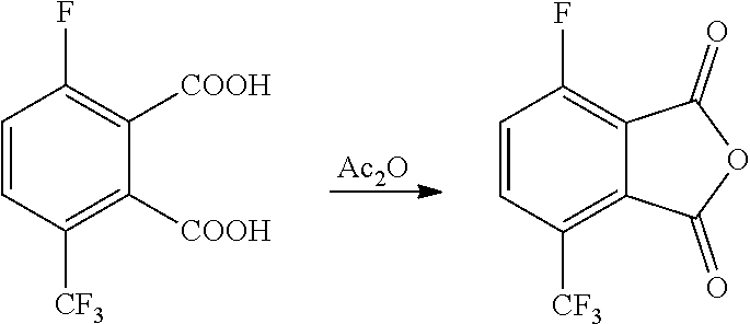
[Ac2O].C1=CC([CF3])=C([COOH])C([COOH])=C1F.C1=CC([CF3])=C2C(=C1F)C(=O)OC2=O
